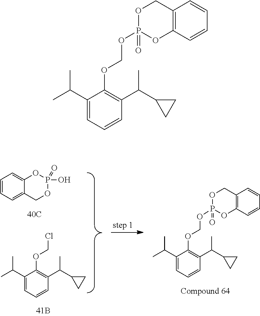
C1=CC=C2C(=C1)OP(O)(=O)OC2.C1(C(C)C)=CC=CC(C(C2CC2)C)=C1OCCl.C1(C(C)C)=CC=CC(C(C2CC2)C)=C1OCOP1(=O)OC2=C(CO1)C=CC=C2.C1(C(C)C)=CC=CC(C(C2CC2)C)=C1OCOP1(=O)OC2=C(CO1)C=CC=C2
